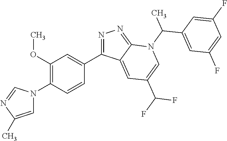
C1(C2=NN=C3C2=CC(C(F)F)=CN3C(C)C2=CC(F)=CC(F)=C2)=CC(OC)=C(N2C=C(C)N=C2)C=C1
